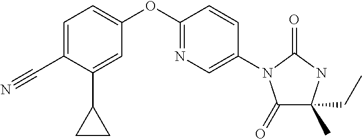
C1=C(C#N)C(C2CC2)=CC(OC2=NC=C(N3C(=O)C(C)(CC)NC3=O)C=C2)=C1
